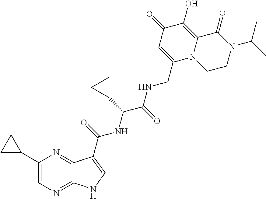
C(C1=CC(=O)C(O)=C2N1CCN(C(C)C)C2=O)NC(C(NC(=O)C1=CNC2=NC=C(C3CC3)N=C21)C1CC1)=O
